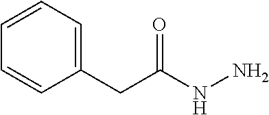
C1(CC(NN)=O)=CC=CC=C1
